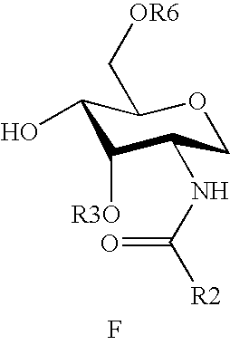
C1(O)C([R3O])C(NC([R2])=O)COC1C[OR6].F
